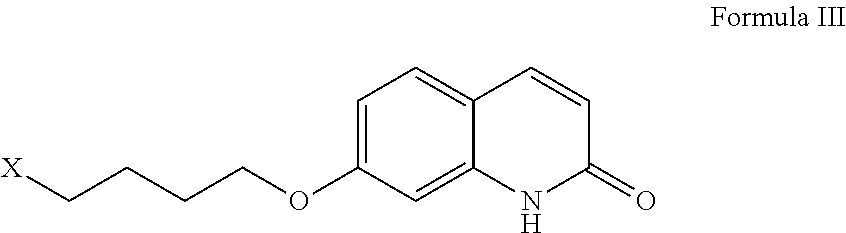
C(CCCOC1=CC=C2C(=C1)NC(=O)C=C2)[X]
